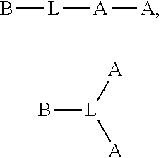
B[L][A][A].[A][L]([A])B
